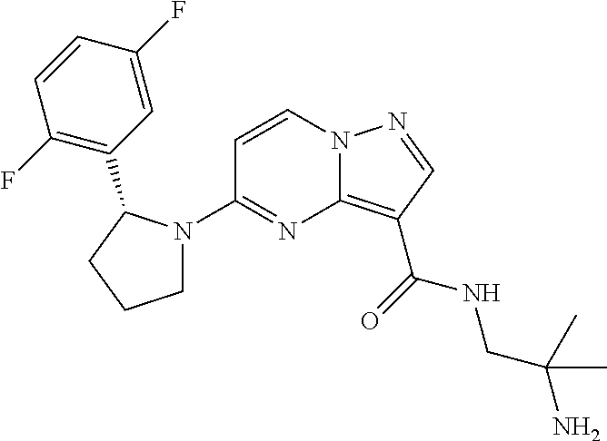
C1=CC(F)=C(C2N(C3=NC4=C(C(NCC(N)(C)C)=O)C=NN4C=C3)CCC2)C=C1F
